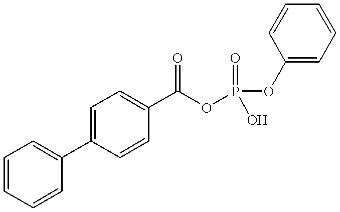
C1=C(C2=CC=CC=C2)C=CC(C(OP(OC2=CC=CC=C2)(=O)O)=O)=C1
